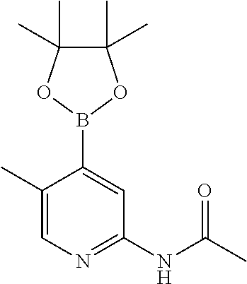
C1(C)=CN=C(NC(C)=O)C=C1B1OC(C)(C)C(C)(C)O1
